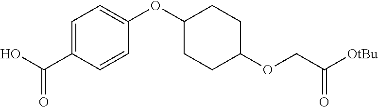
OC(C1=CC=C(OC2CCC(OCC([OtBu])=O)CC2)C=C1)=O
